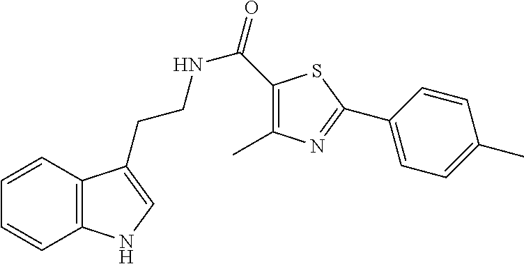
C12=C(C=CC=C1)C(CCNC(=O)C1=C(C)N=C(C3=CC=C(C)C=C3)S1)=CN2
